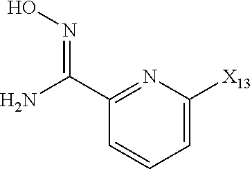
C1(C(N)=NO)=NC([X13])=CC=C1
